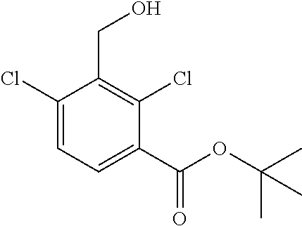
C1(Cl)=CC=C(C(=O)OC(C)(C)C)C(Cl)=C1CO
